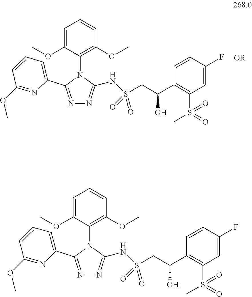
N1=C(C2=CC=CC(OC)=N2)N(C2=C(OC)C=CC=C2OC)C(NS(=O)(=O)CC(C2=C(S(C)(=O)=O)C=C(F)C=C2)O)=N1.N1=C(C2=CC=CC(OC)=N2)N(C2=C(OC)C=CC=C2OC)C(NS(=O)(=O)CC(C2=C(S(=O)(C)=O)C=C(F)C=C2)O)=N1
